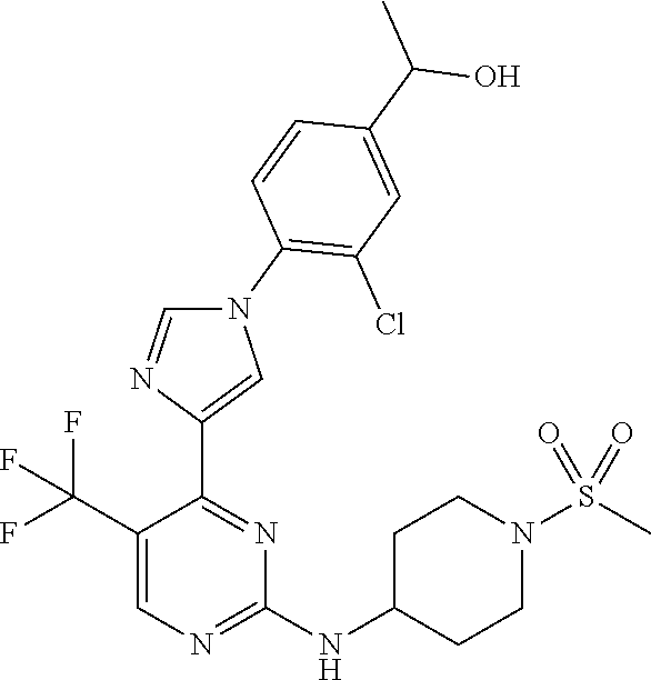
C1(C(F)(F)F)=CN=C(NC2CCN(S(C)(=O)=O)CC2)N=C1C1=CN(C2=C(Cl)C=C(C(O)C)C=C2)C=N1
